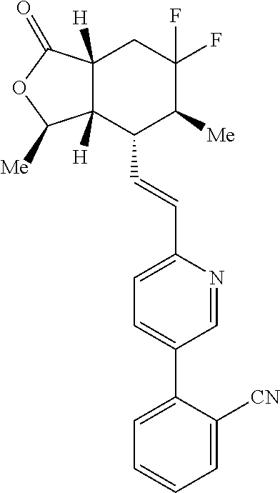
C12([H])C([H])(C(C=CC3=CC=C(C4=CC=CC=C4[CN])C=N3)C([Me])C(F)(F)C1)C([Me])OC2=O
